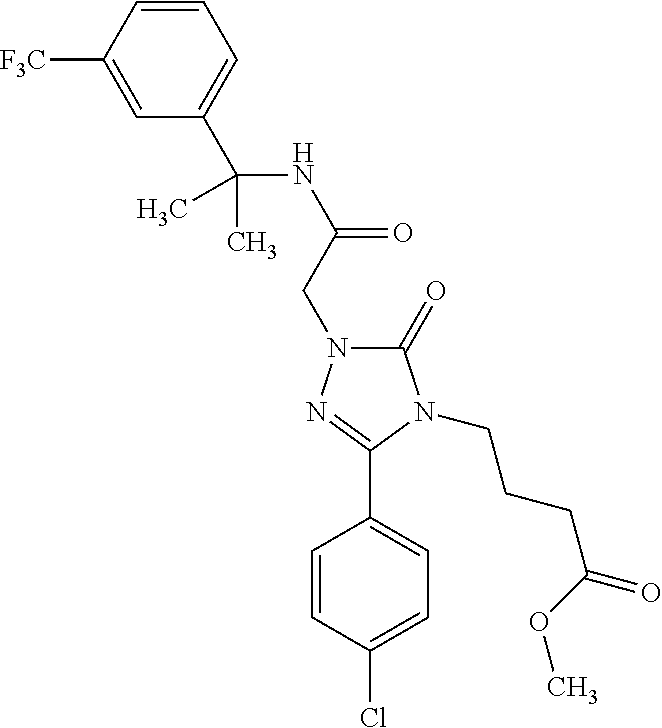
C1(C(NC(=O)CN2C(=O)N(CCCC(=O)OC)C(C3=CC=C(Cl)C=C3)=N2)(C)C)=CC=CC([F3C])=C1
